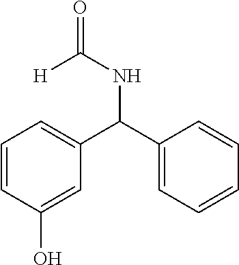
C1=CC(O)=CC(C(C2=CC=CC=C2)NC(=O)[H])=C1
